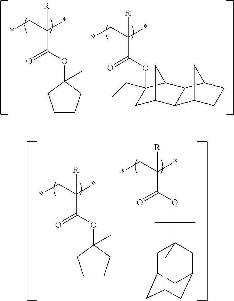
*CC(*)(C(OC1(C)CCCC1)=O)[R].*CC(*)(C(OC1(CC)CC2CC1C1C2C2CCC1C2)=O)[R].*CC(*)(C(OC1(C)CCCC1)=O)[R].*CC(*)(C(OC(C)(C)C12CC3CC(CC(C1)C3)C2)=O)[R]
